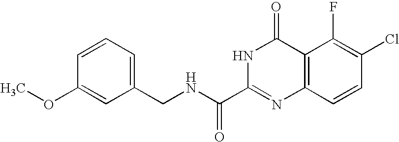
C1(CNC(C2=NC3=C(C(=O)N2)C(F)=C(Cl)C=C3)=O)=CC=CC(OC)=C1
